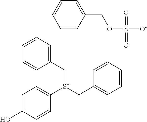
OC1=CC=C([S+](CC2=CC=CC=C2)CC2=CC=CC=C2)C=C1.C1=CC(COS([O-])(=O)=O)=CC=C1
